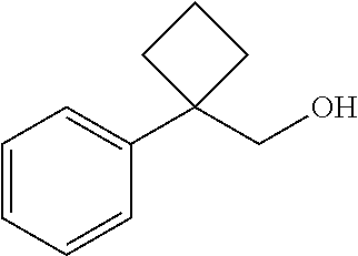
C1=CC=CC(C2(CO)CCC2)=C1
